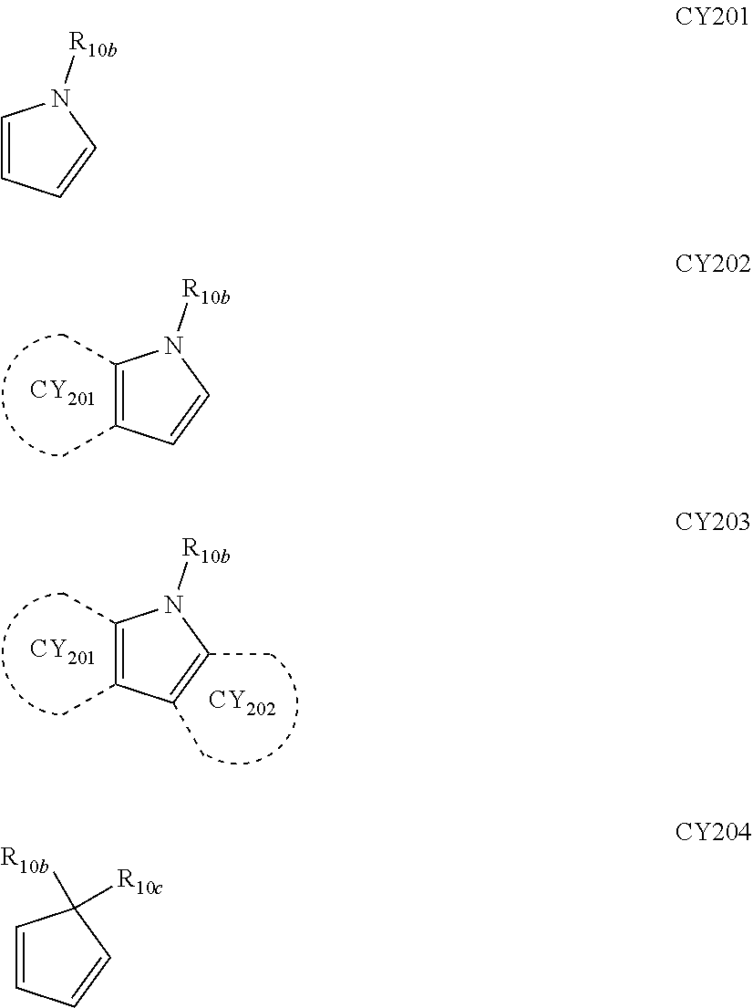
C1(C)=C(C)C=CN1[R10b].[CY201].C1=CC=CC1([R10b])[R10c].C1(C)=C(C)C(C)=C(C)N1[R10b].[CY201].[CY202].C1=CC=CN1[R10b]
